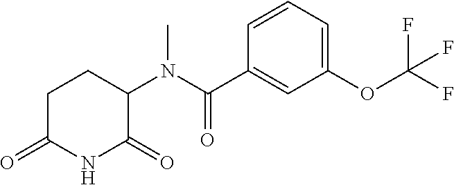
C1C(=O)NC(=O)C(N(C(C2=CC(OC(F)(F)F)=CC=C2)=O)C)C1
